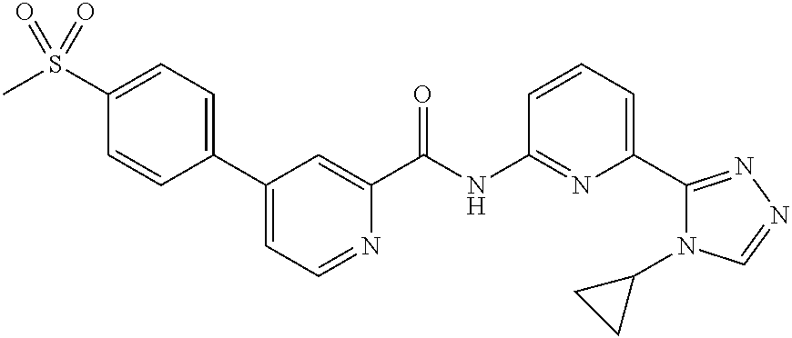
C1(S(C)(=O)=O)=CC=C(C2=CC=NC(C(NC3=NC(C4=NN=CN4C4CC4)=CC=C3)=O)=C2)C=C1
